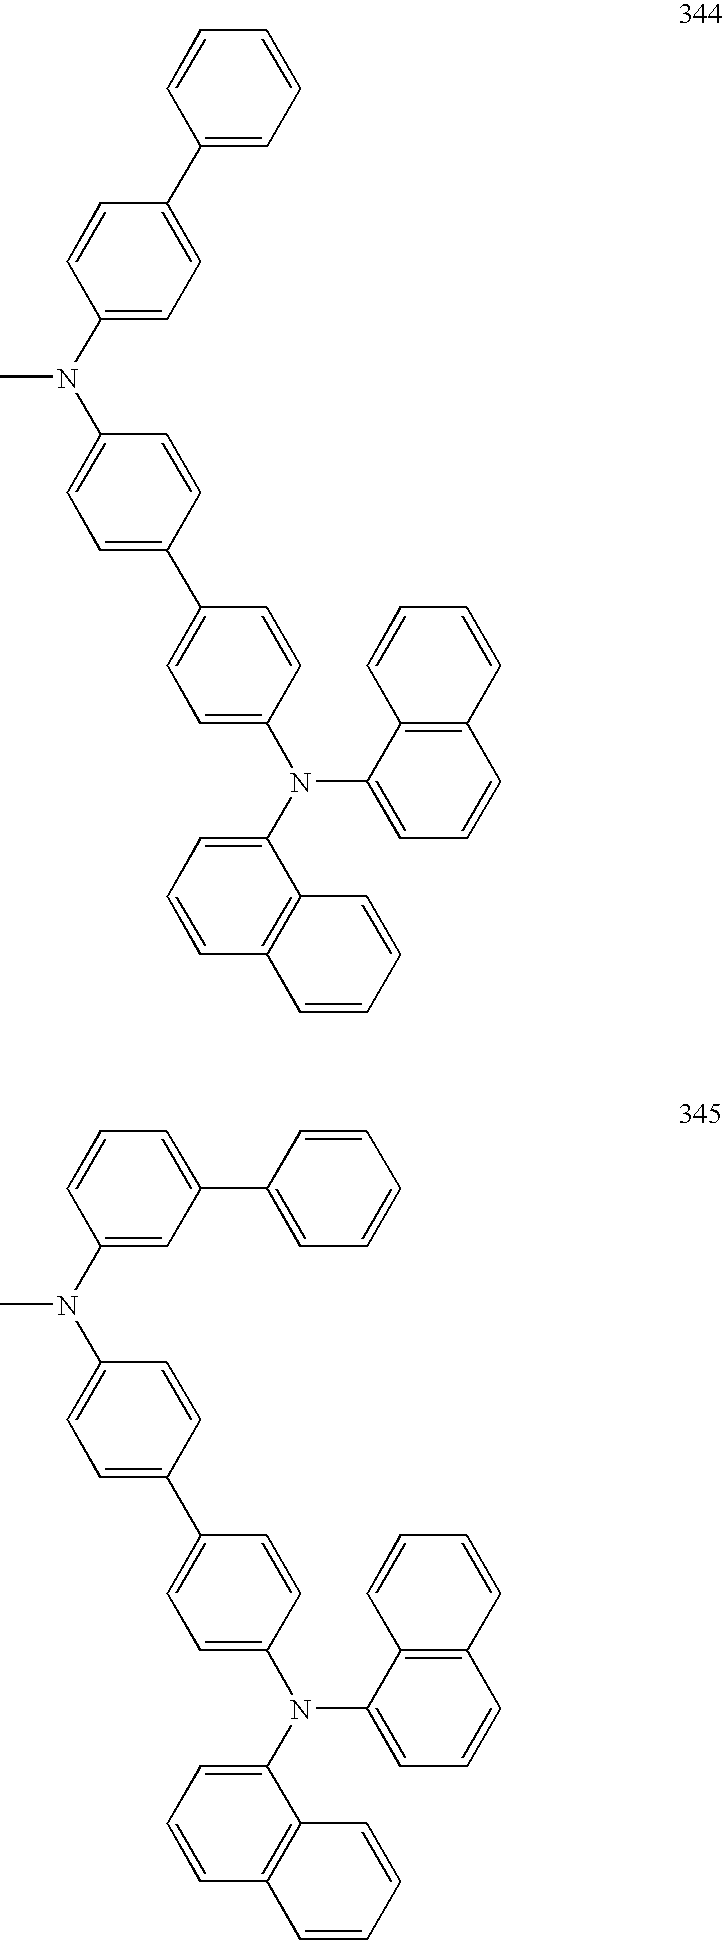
C1=C(N(C2=CC=C(C3=CC=C(N(C4=CC=CC5=C4C=CC=C5)C4=CC=CC5=C4C=CC=C5)C=C3)C=C2)C)C=CC(C2=CC=CC=C2)=C1.C1=C(N(C2=CC=C(C3=CC=C(N(C4=CC=CC5=C4C=CC=C5)C4=CC=CC5=C4C=CC=C5)C=C3)C=C2)C)C=CC=C1C1=CC=CC=C1
